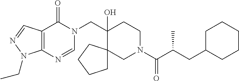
C(C1(O)CCN(C(C(CC2CCCCC2)C)=O)CC12CCCC2)N1C(=O)C2=C(N=C1)N(CC)N=C2
